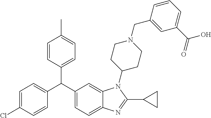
C1=C(Cl)C=CC(C(C2=CC=C3C(=C2)N(C2CCN(CC4=CC(C(O)=O)=CC=C4)CC2)C(C2CC2)=N3)C2=CC=C(C)C=C2)=C1
